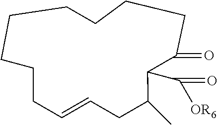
C1CCCCC(=O)C(C(=O)[OR6])C(C)CC=CCCC1
